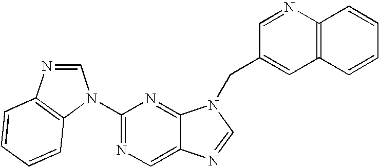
C1(N2C=NC3=C2C=CC=C3)=NC=C2C(=N1)N(CC1=CC3=C(N=C1)C=CC=C3)C=N2
